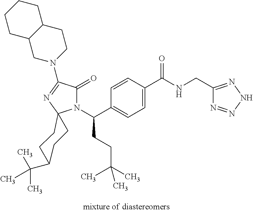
N1(C(C2=CC=C(C(NCC3=NNN=N3)=O)C=C2)CCC(C)(C)C)C(=O)C(N2CC3C(CC2)CCCC3)=NC12CCC(C(C)(C)C)CC2
